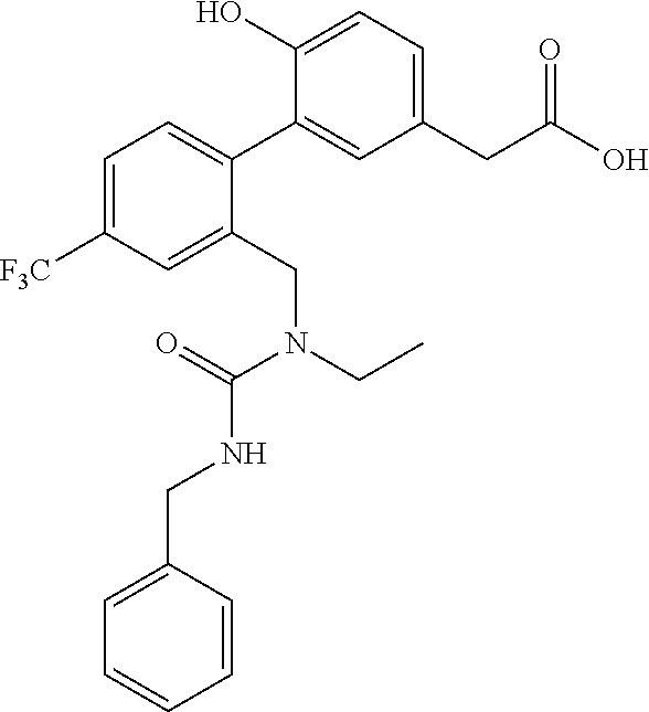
C1(CC(O)=O)=CC=C(O)C(C2=CC=C([F3C])C=C2CN(CC)C(=O)NCC2=CC=CC=C2)=C1
